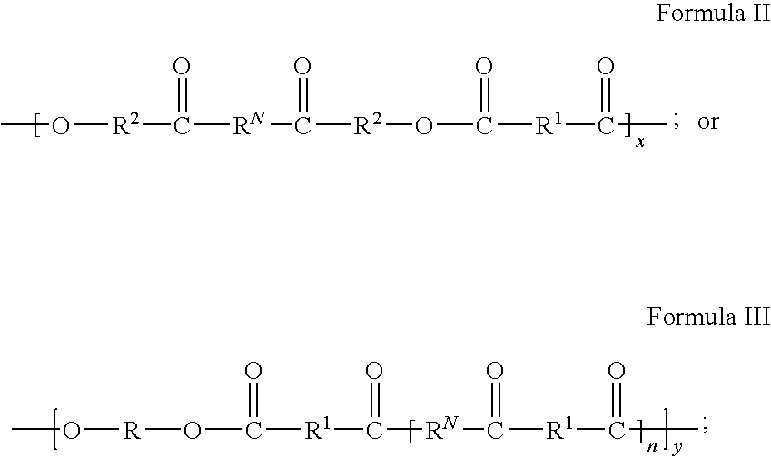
CO[R]OC([R1]C([RN]C([R1]C(C)=O)=O)=O)=O.CO[R2]C([RN]C([R2]OC([R1]C(C)=O)=O)=O)=O
